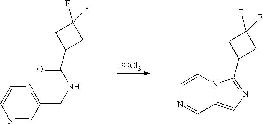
[POCl3].C1=CN2C(=CN=C2C2CC(F)(F)C2)C=N1.C(C1CC(F)(F)C1)(=O)NCC1=NC=CN=C1
